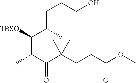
C(C([TBSO])C(CCCO)C)(C(C(CCC(OC)=O)(C)C)=O)C
